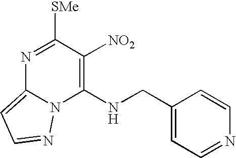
N1=C([SMe])C([NO2])=C(NCC2=CC=NC=C2)N2C1=CC=N2
